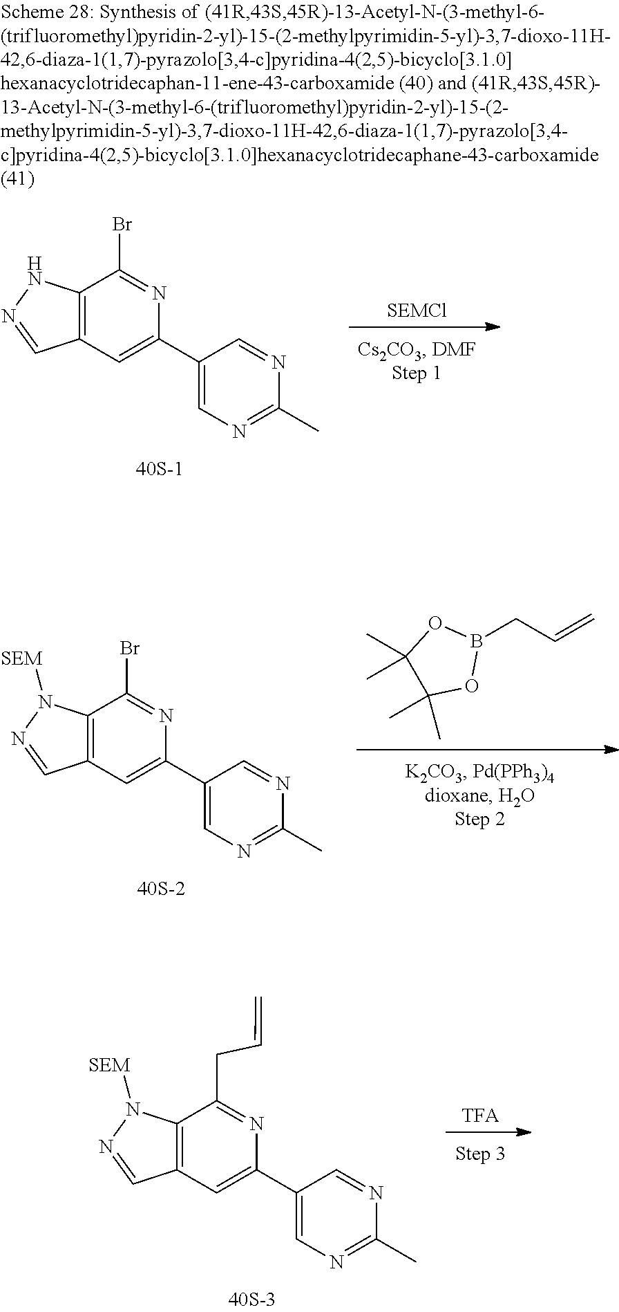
[TFA].C12=C(C=C(C3=CN=C(C)N=C3)N=C1CC=C)C=NN2[SEM].[SEMCl].C12=C(C=C(C3=CN=C(C)N=C3)N=C1Br)C=NN2.B1(CC=C)OC(C)(C)C(C)(C)O1.C12=C(C=C(C3=CN=C(C)N=C3)N=C1Br)C=NN2[SEM]
